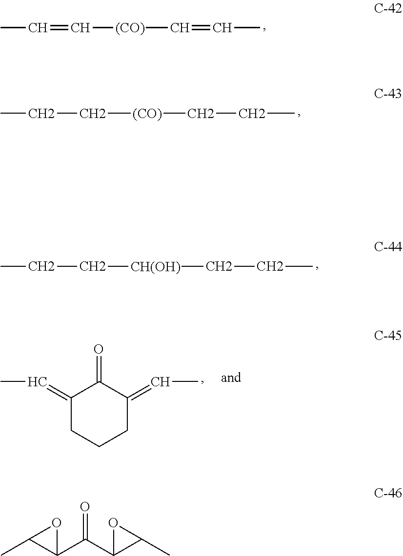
CC=C[(CO)]C=CC.CCC[(CO)]CCC.CCC[CH(OH)]CCC.C1(=CC)CCCC(=CC)C1=O.CC1C(C(C2C(C)O2)=O)O1
